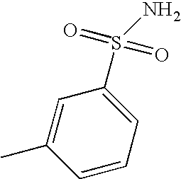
C1=C(C)C=CC=C1S(=O)(=O)N
